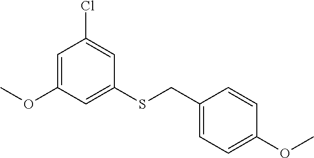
C1=C(OC)C=C(SCC2=CC=C(OC)C=C2)C=C1Cl
